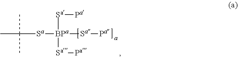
[Sa]([BPa]([Sa][Pa])([Sa][Pa])[Sa][Pa])C(C)(C)C
